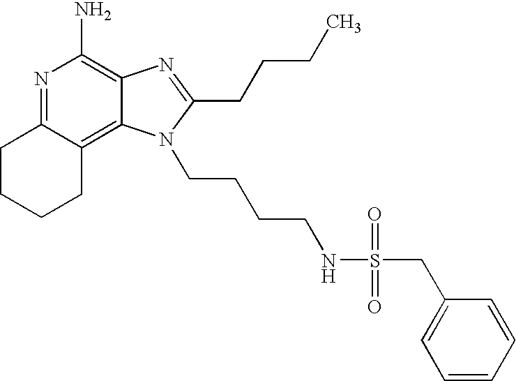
N1=C2C(=C3C(=C1N)N=C(CCCC)N3CCCCNS(=O)(=O)CC1=CC=CC=C1)CCCC2
